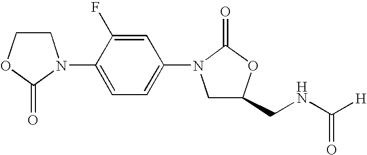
C1COC(=O)N1C1=CC=C(N2CC(CNC([H])=O)OC2=O)C=C1F
